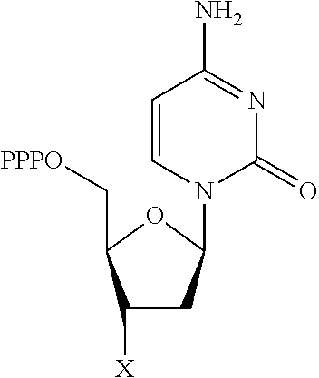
C1([X])CC(N2C(=O)N=C(N)C=C2)OC1C[PPPO]
